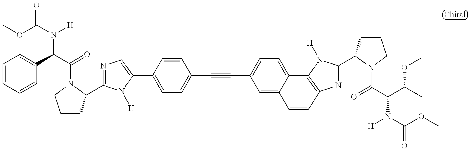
C1CC(C2=NC=C(C3=CC=C(C#CC4=CC=C5C(=C4)C=CC4=C5N([H])C(C5CCCN5C(C(C(C)OC)N([H])C(=O)OC)=O)=N4)C=C3)N2[H])N(C(C(C2=CC=CC=C2)N(C(OC)=O)[H])=O)C1
